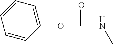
C1=CC=CC(OC(NC)=O)=C1
